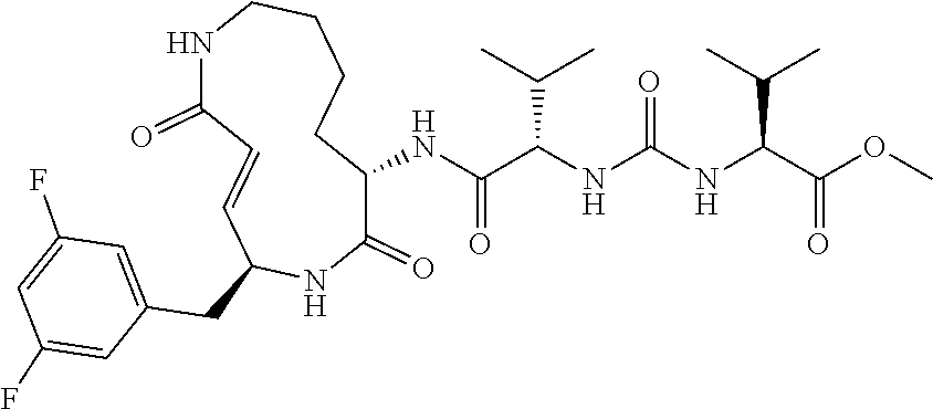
C1(=O)C(NC(C(NC(NC(C(OC)=O)C(C)C)=O)C(C)C)=O)CCCCNC(=O)C=CC(CC2=CC(F)=CC(F)=C2)N1
